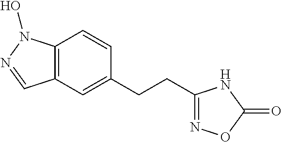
C12=C(C=C(CCC3=NOC(=O)N3)C=C1)C=NN2O
